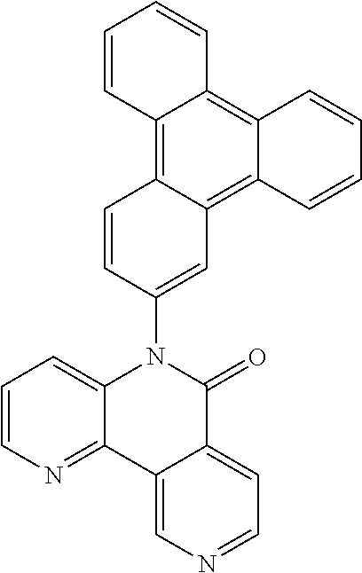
C1=CC2=C3C(=C4C(=C2C=C1)C=C(N1C2=CC=CN=C2C2=CN=CC=C2C1=O)C=C4)C=CC=C3
